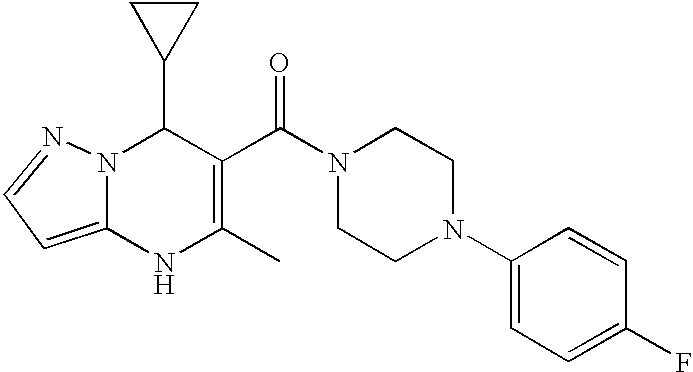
C1(C2N3C(=CC=N3)NC(C)=C2C(=O)N2CCN(C3=CC=C(F)C=C3)CC2)CC1
